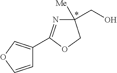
C1(C2=NC([Me])(CO)CO2)=COC=C1
